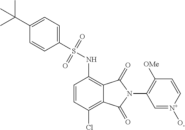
C1=CC(Cl)=C2C(=C1NS(C1=CC=C(C(C)(C)C)C=C1)(=O)=O)C(=O)N(C1=C([OMe])C=C[N+]([O-])=C1)C2=O
